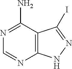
C12=C(C(N)=NC=N1)C(I)=NN2
